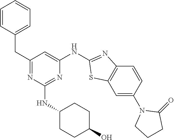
C1=CC(CC2=NC(NC3CCC(O)CC3)=NC(NC3=NC4=C(C=C(N5CCCC5=O)C=C4)S3)=C2)=CC=C1
